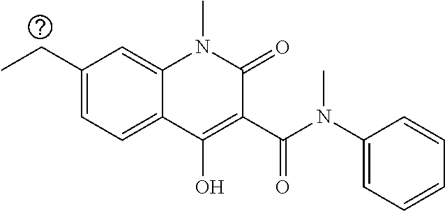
C1(CC)=CC=C2C(=C1)N(C)C(=O)C(C(N(C1=CC=CC=C1)C)=O)=C2O
